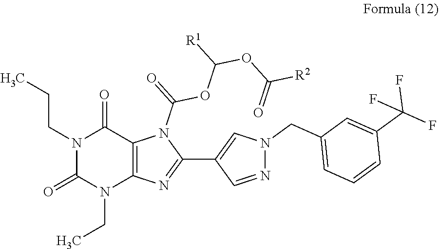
N1(CCC)C(=O)N(CC)C2=C(C1=O)N(C(=O)OC(OC([R2])=O)[R1])C(C1=CN(CC3=CC=CC(C(F)(F)F)=C3)N=C1)=N2
